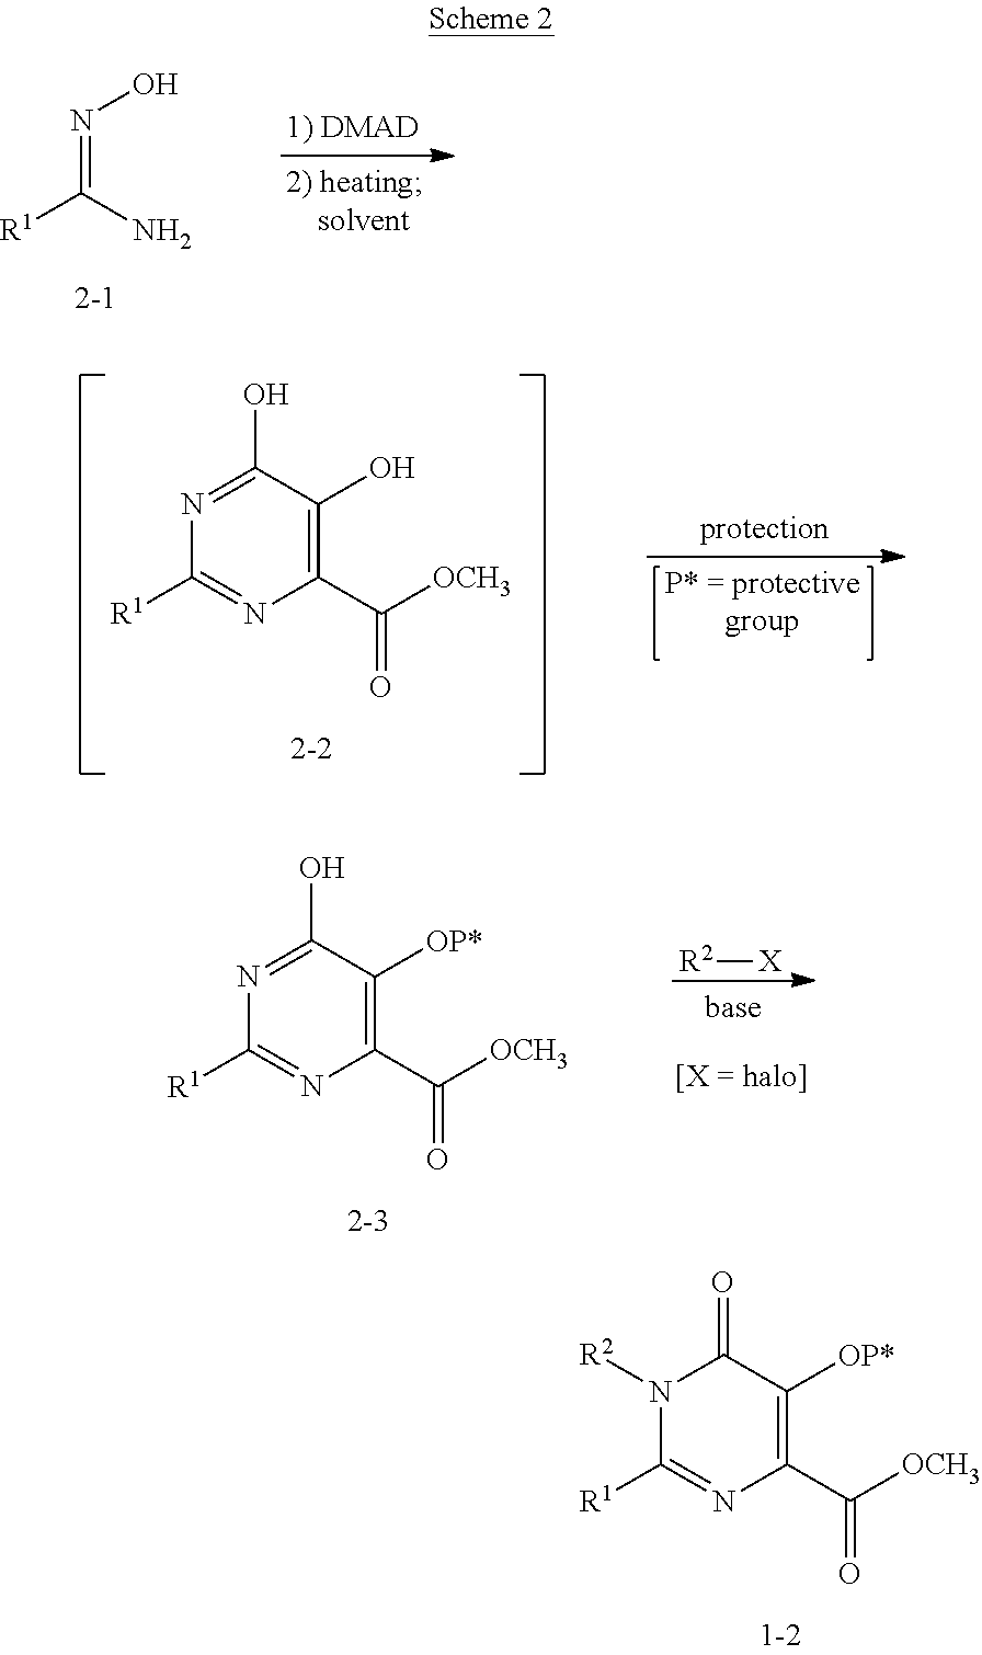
N(=C(N)[R1])O.C1(C([OCH3])=O)=C([OP*])C(=O)N([R2])C([R1])=N1.C1(C([OCH3])=O)=C(O)C(O)=NC([R1])=N1.C1(C([OCH3])=O)=C([OP*])C(O)=NC([R1])=N1.[R2][X]
